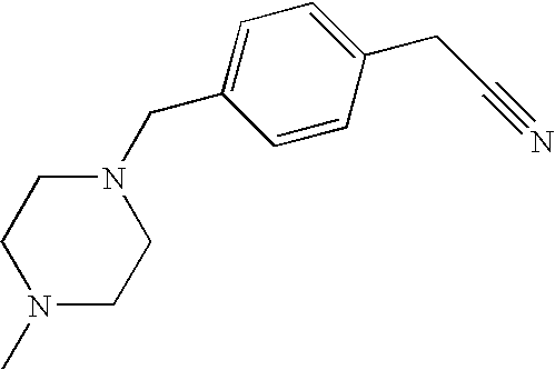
N1(C)CCN(CC2=CC=C(CC#N)C=C2)CC1
